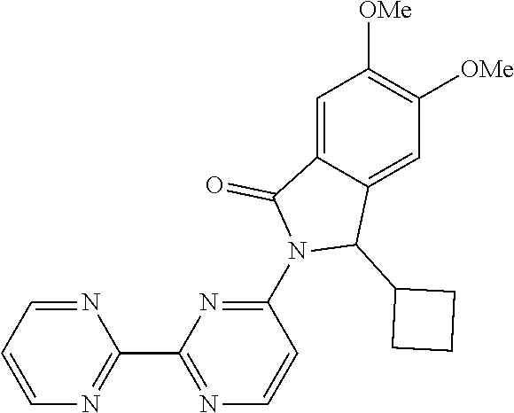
N1=CC=CN=C1C1=NC=CC(N2C(C3CCC3)C3=CC([OMe])=C([OMe])C=C3C2=O)=N1
